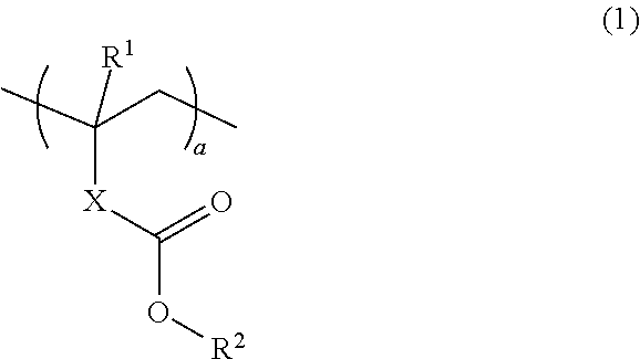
CC(CC)([X]C(=O)O[R2])[R1]
